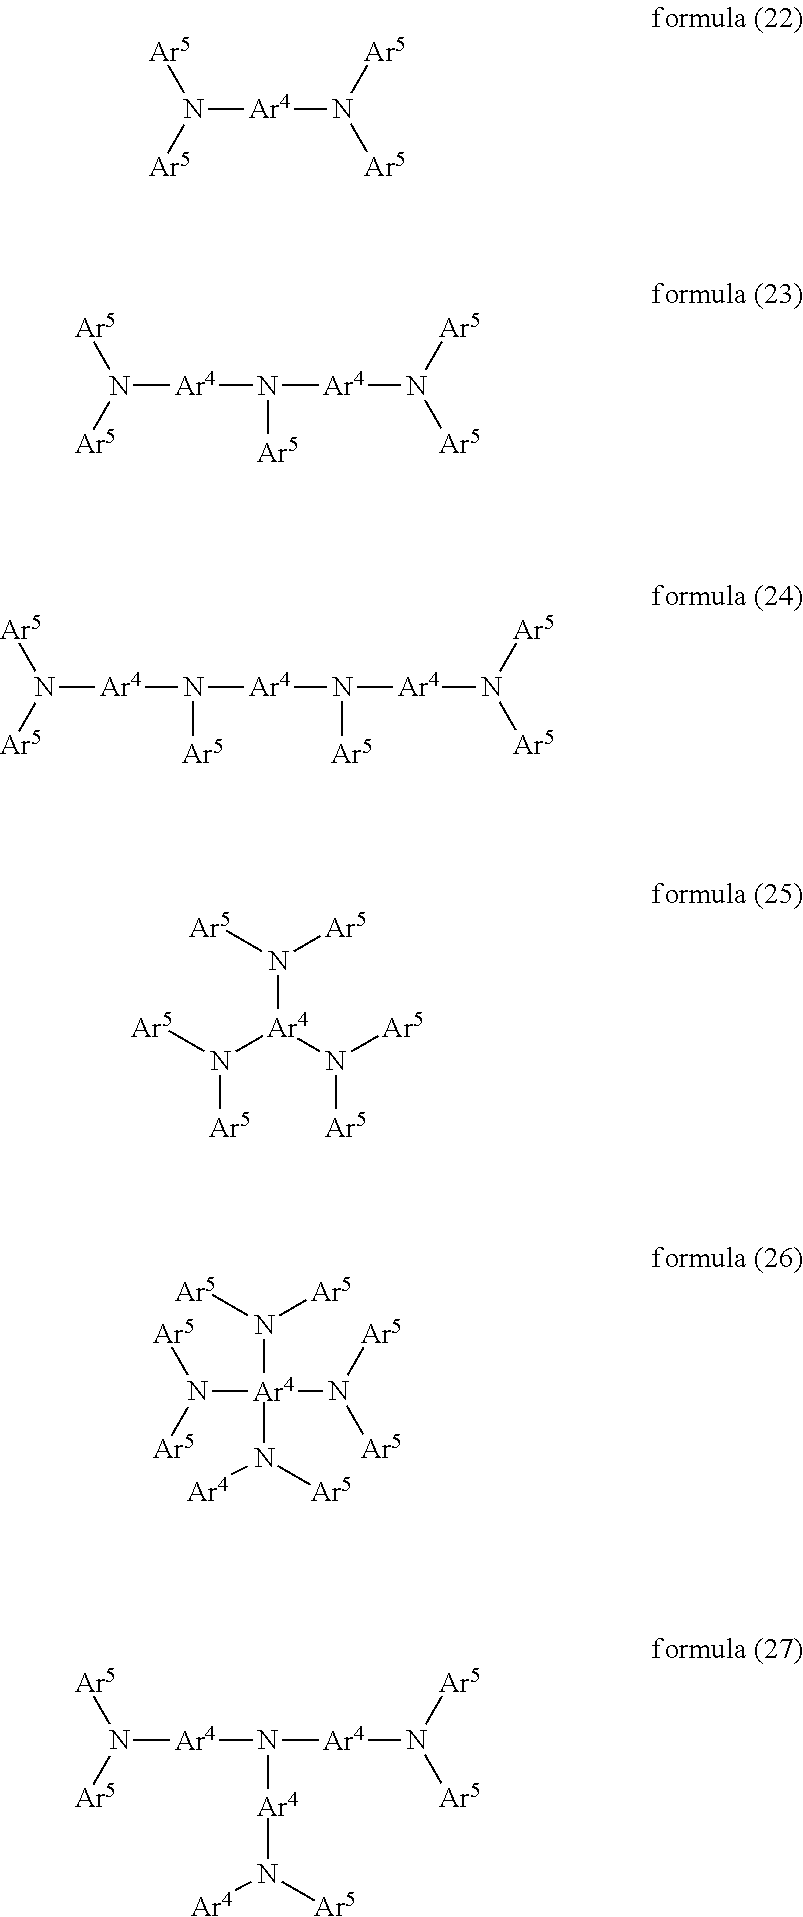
N([Ar4]N([Ar5])[Ar5])([Ar5])[Ar5].N([Ar4]N([Ar5])[Ar4]N([Ar5])[Ar5])([Ar5])[Ar5].N([Ar4]N([Ar5])[Ar4]N([Ar5])[Ar4]N([Ar5])[Ar5])([Ar5])[Ar5].N([Ar4](N([Ar5])[Ar5])N([Ar5])[Ar5])([Ar5])[Ar5].N([Ar4](N([Ar4])[Ar5])(N([Ar5])[Ar5])N([Ar5])[Ar5])([Ar5])[Ar5].N([Ar4]N([Ar4]N([Ar4])[Ar5])[Ar4]N([Ar5])[Ar5])([Ar5])[Ar5]
